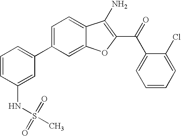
C1=CC(NS(C)(=O)=O)=CC(C2=CC=C3C(=C2)OC(C(C2=CC=CC=C2Cl)=O)=C3N)=C1
